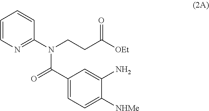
C1=CN=C(N(CCC([OEt])=O)C(C2=CC=C([NHMe])C(N)=C2)=O)C=C1
